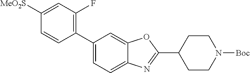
C1([MeO2S])=CC(F)=C(C2=CC=C3C(=C2)OC(C2CCN([Boc])CC2)=N3)C=C1
